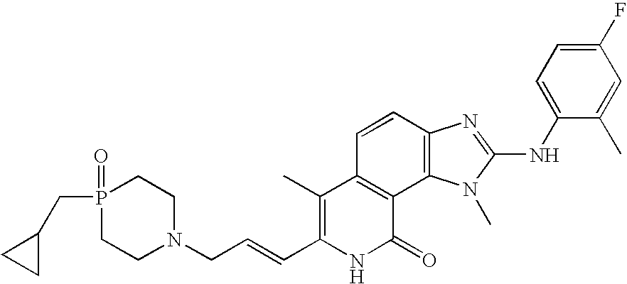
C1(C)=C(C=CCN2CCP(CC3CC3)(=O)CC2)NC(=O)C2=C1C=CC1=C2N(C)C(NC2=CC=C(F)C=C2C)=N1
